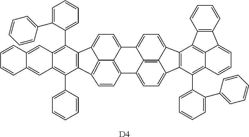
C1=C(C2=CC=CC=C2)C(C2=C3C(=C(C4=CC=CC=C4)C4=C2C2=CC=C5C6=C(C=CC4=C62)C2=CC=C4C6=C2C5=CC=C6C2=C4C(C4=CC=CC=C4C4=CC=CC=C4)=C4C5=C2C2=C(C=CC=C2)C5=CC=C4)C=C2C(=C3)C=CC=C2)=CC=C1.[D4]
